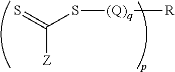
S=C([Z])S[(Q)q][R]
